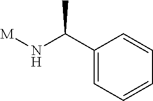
[M]NC(C1=CC=CC=C1)C
